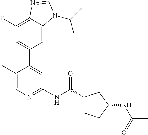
C1(NC(C2CCC(NC(C)=O)C2)=O)=NC=C(C)C(C2=CC(F)=C3C(=C2)N(C(C)C)C=N3)=C1
